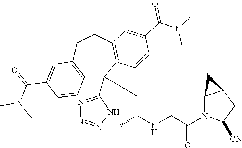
C1(C(=O)N(C)C)=CC2=C(C=C1)C(C1=NN=NN1)(CC(NCC(N1C([CN])CC3C1C3)=O)C)C1=C(CC2)C=C(C(N(C)C)=O)C=C1
